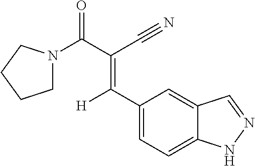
C1=C2C(=CC=C1C([H])=C(C(=O)N1CCCC1)C#N)NN=C2
